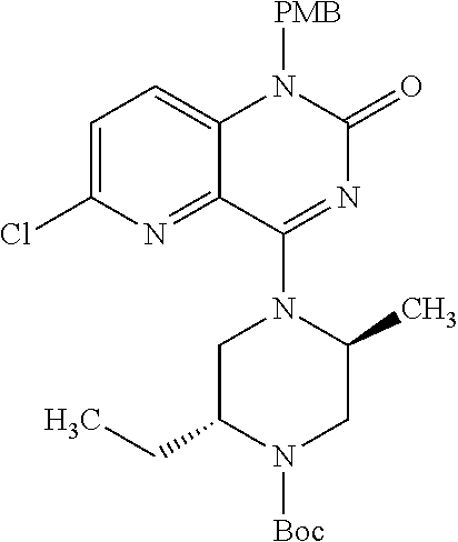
N1([Boc])CC(C)N(C2=NC(=O)N([PMB])C3=CC=C(Cl)N=C32)CC1CC
